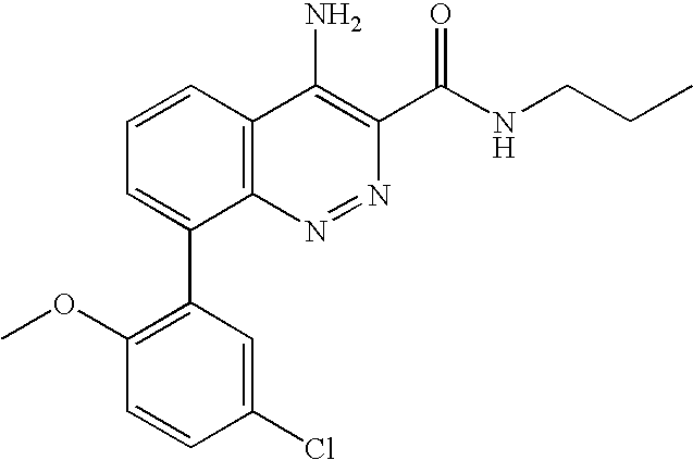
C1(Cl)=CC(C2=CC=CC3=C2N=NC(C(NCCC)=O)=C3N)=C(OC)C=C1
